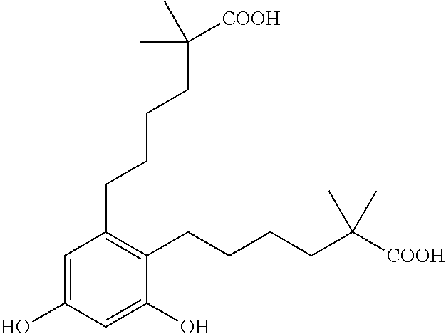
C1=C(O)C=C(O)C(CCCCC([COOH])(C)C)=C1CCCCC(C)([COOH])C
